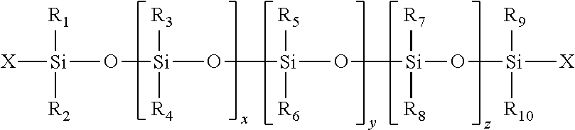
[X][Si](O[Si](O[Si](O[Si]([R7])([R8])O[Si]([R9])([R10])[X])([R5])[R6])([R3])[R4])([R1])[R2]
